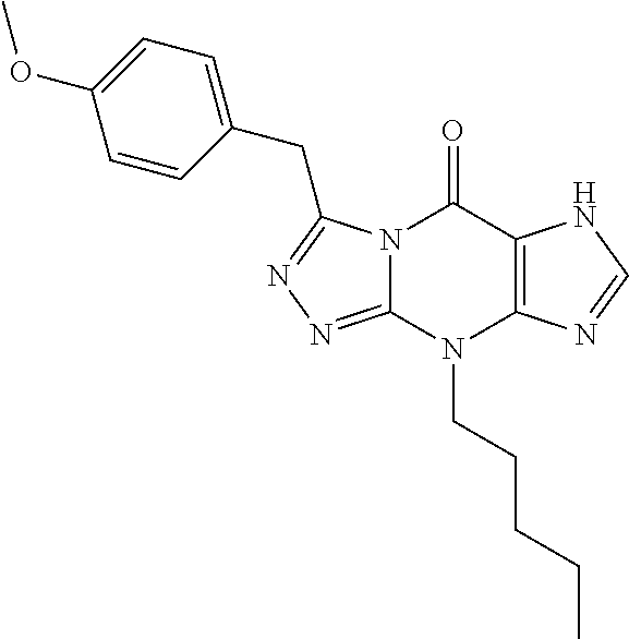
N12C(=NN=C1CC1=CC=C(OC)C=C1)N(CCCCC)C1=C(C2=O)NC=N1
